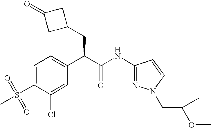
C1=C(S(=O)(C)=O)C(Cl)=CC(C(C(NC2=NN(CC(OC)(C)C)C=C2)=O)CC2CC(=O)C2)=C1
